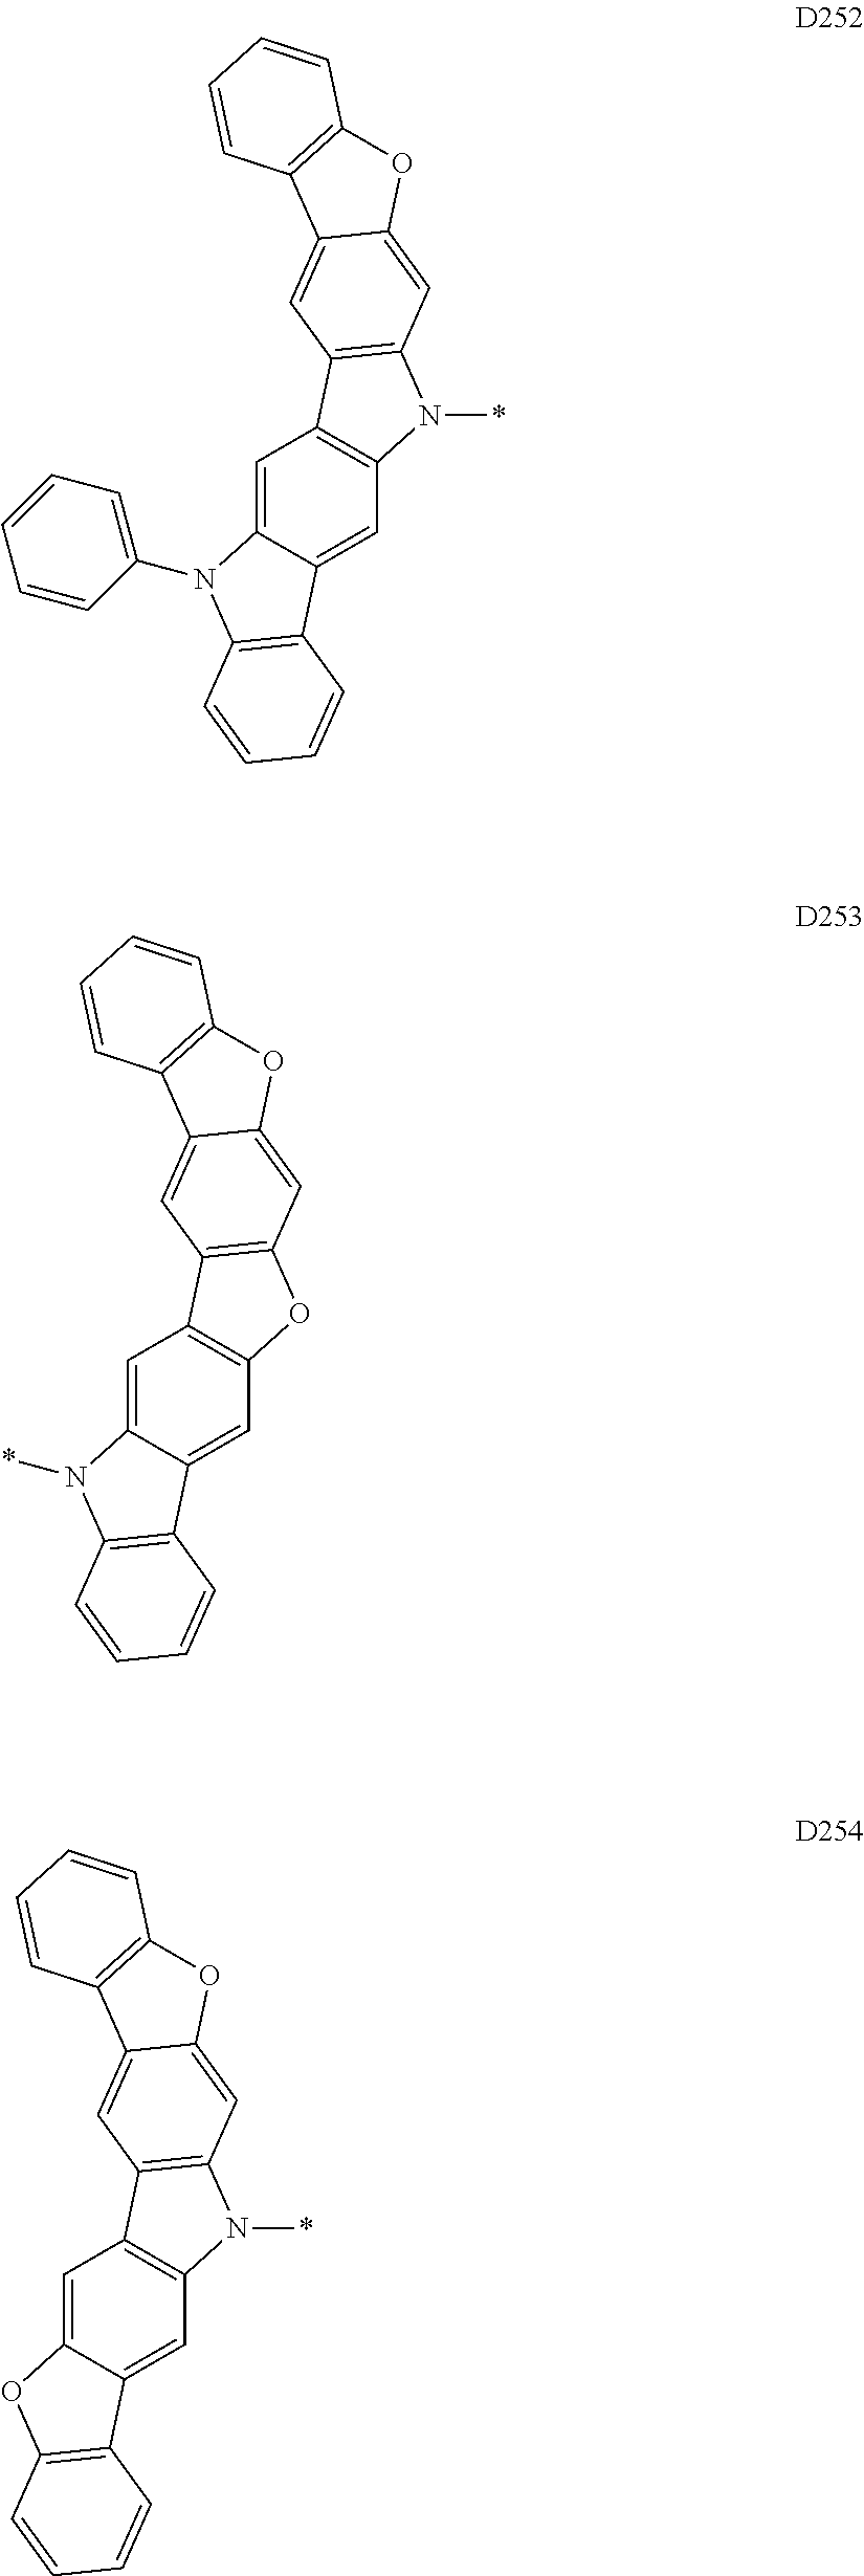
C1=C2C(=CC3=C1C1=C(N3*)C=C3C(=C1)C1=C(O3)C=CC=C1)C1=C(N2C2=CC=CC=C2)C=CC=C1.C1=C2C(=CC3=C1C1=C(O3)C=C3C(=C1)C1=C(O3)C=CC=C1)C1=C(N2*)C=CC=C1.C1=C2C(=CC3=C1C1=C(N3*)C=C3C(=C1)C1=C(O3)C=CC=C1)C1=C(O2)C=CC=C1
